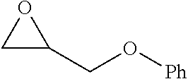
O([Ph])CC1OC1
